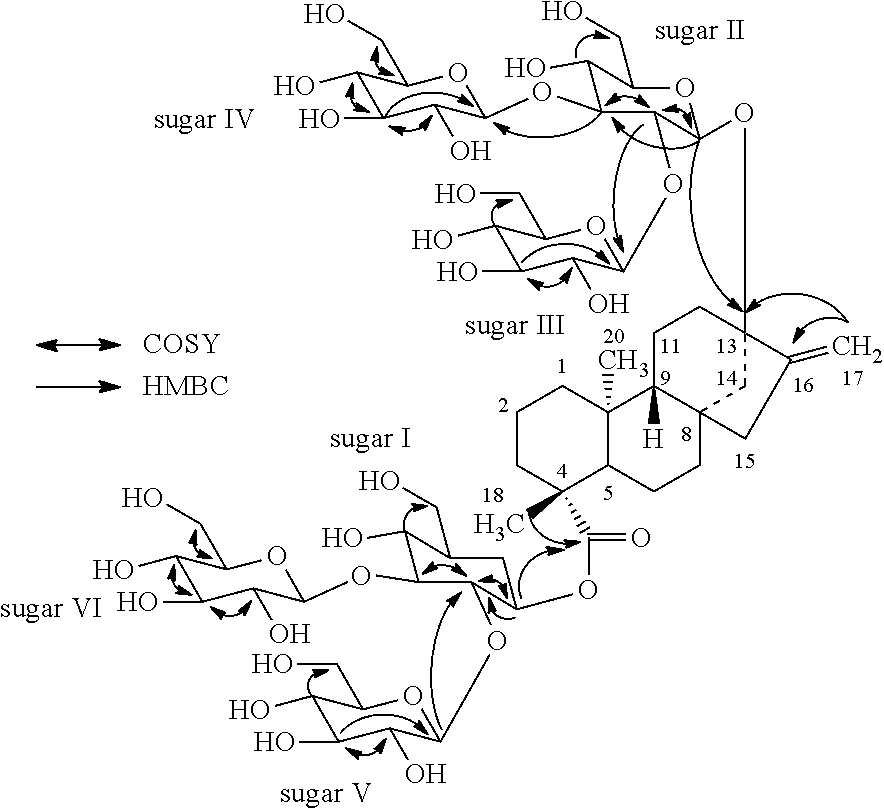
C1(O)C(O)C(O)C(OC2C(O)C(CO)CC(OC(=O)C3(C)C4C(C)(CCC3)C3([H])C5(CC4)CC(OC4C(OC6C(O)C(O)C(O)C(CO)O6)C(OC6C(O)C(O)C(O)C(CO)O6)C(O)C(CO)O4)(CC3)C(=C)C5)C2OC2C(O)C(O)C(O)C(CO)O2)OC1CO.[COSY]
